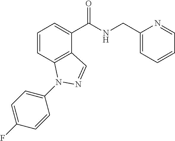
C1=CC2=C(C(C(NCC3=CC=CC=N3)=O)=C1)C=NN2C1=CC=C(F)C=C1
